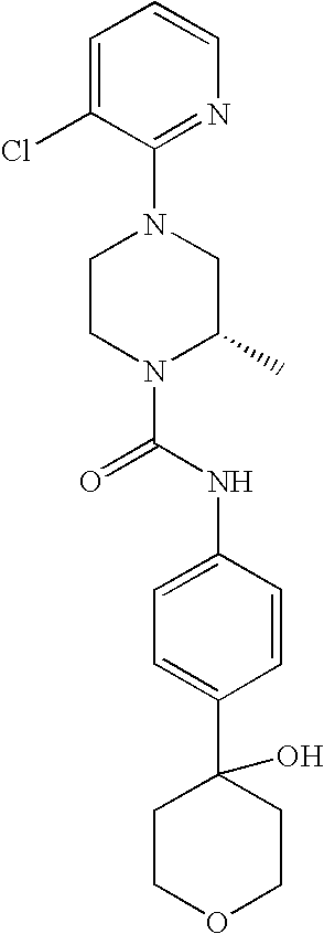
N1(C(NC2=CC=C(C3(O)CCOCC3)C=C2)=O)C(C)CN(C2=NC=CC=C2Cl)CC1
